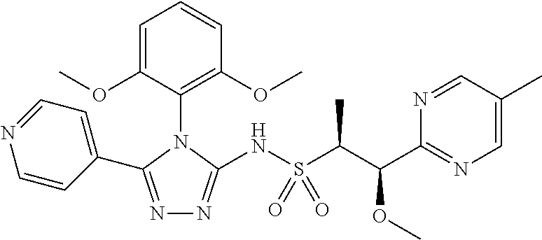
N1=C(C2=CC=NC=C2)N(C2=C(OC)C=CC=C2OC)C(NS(=O)(=O)C(C(C2=NC=C(C)C=N2)OC)C)=N1
